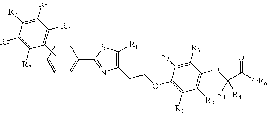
C1=CC=CC(C2=NC(CCOC3=C([R3])C([R3])=C(OC(C([OR6])=O)([R4])[R4])C([R3])=C3[R3])=C([R1])S2)=C1.C1([R7])=C([R7])C(C)=C([R7])C([R7])=C1[R7]
